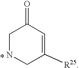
C1=C([R25])CNCC1=O
